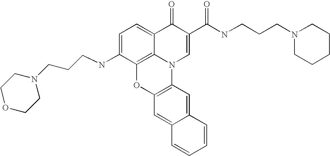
C1=C(NCCCN2CCOCC2)C2=C3C(=C1)C(=O)C(C(NCCCN1CCCCC1)=O)=CN3C1=C(O2)C=C2C(=C1)C=CC=C2
